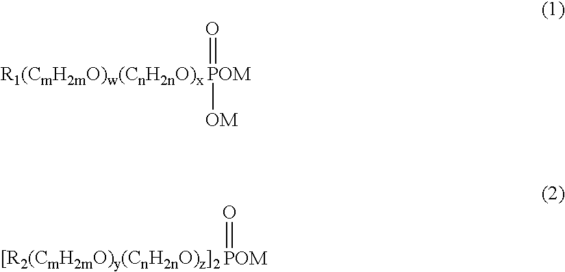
[POM]([OM])=O.[POM]=O
